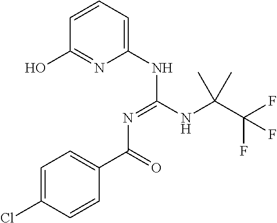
C1=CC=C(NC(NC(C(F)(F)F)(C)C)=NC(C2=CC=C(Cl)C=C2)=O)N=C1O
